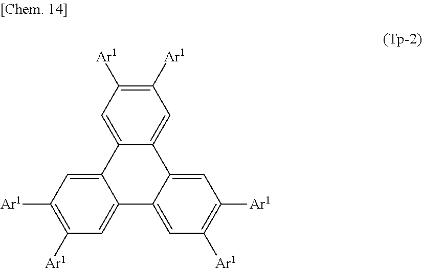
C1([Ar1])=C([Ar1])C=C2C(=C1)C1=CC([Ar1])=C([Ar1])C=C1C1=CC([Ar1])=C([Ar1])C=C21
